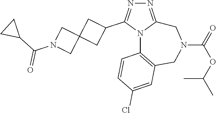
N1=C2N(C(C3CC4(C3)CN(C(C3CC3)=O)C4)=N1)C1=C(CN(C(=O)OC(C)C)C2)C=C(Cl)C=C1
